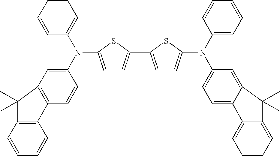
C1=C(N(C2=CC3=C(C=C2)C2=C(C=CC=C2)C3(C)C)C2=CC=CC=C2)SC(C2=CC=C(N(C3=CC=CC=C3)C3=CC=C4C(=C3)C(C)(C)C3=CC=CC=C43)S2)=C1
